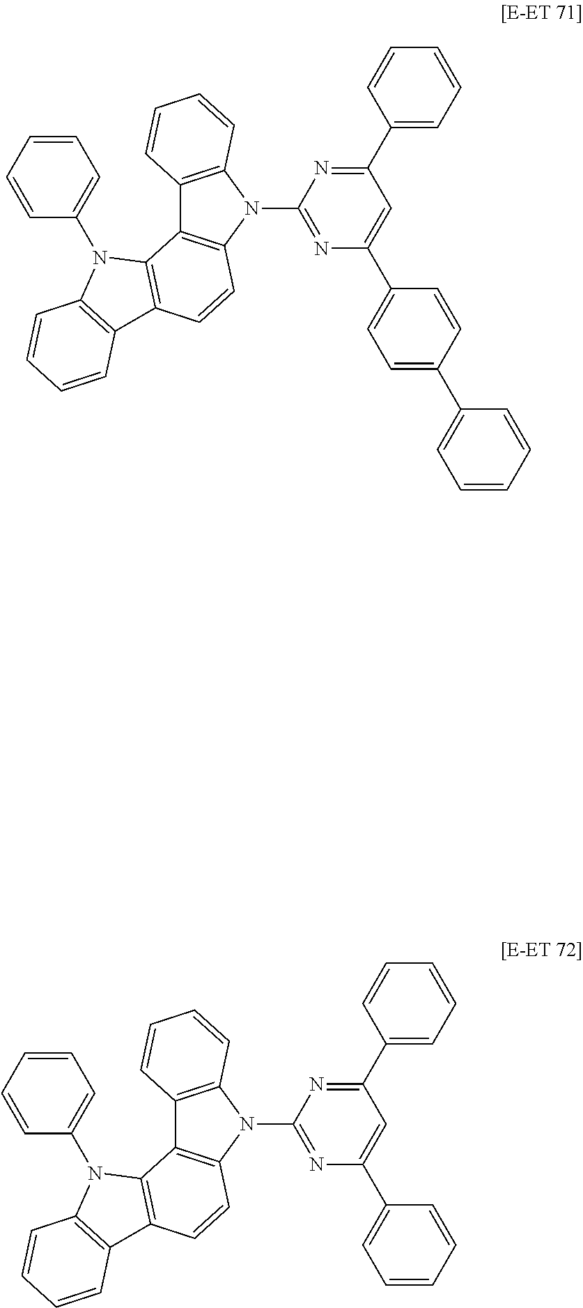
N1=C(N2C3=C(C4=C2C=CC2=C4N(C4=CC=CC=C4)C4=C2C=CC=C4)C=CC=C3)N=C(C2=CC=CC=C2)C=C1C1=CC=C(C2=CC=CC=C2)C=C1.N1=C(N2C3=C(C4=C2C=CC2=C4N(C4=CC=CC=C4)C4=C2C=CC=C4)C=CC=C3)N=C(C2=CC=CC=C2)C=C1C1=CC=CC=C1
